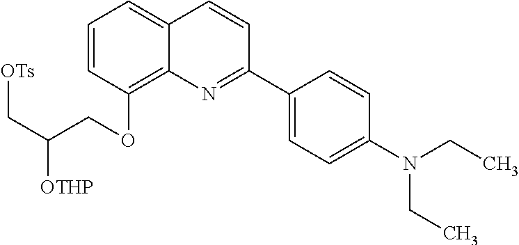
C1=CC(OCC(C[OTs])[OTHP])=C2C(=C1)C=CC(C1=CC=C(N(CC)CC)C=C1)=N2
